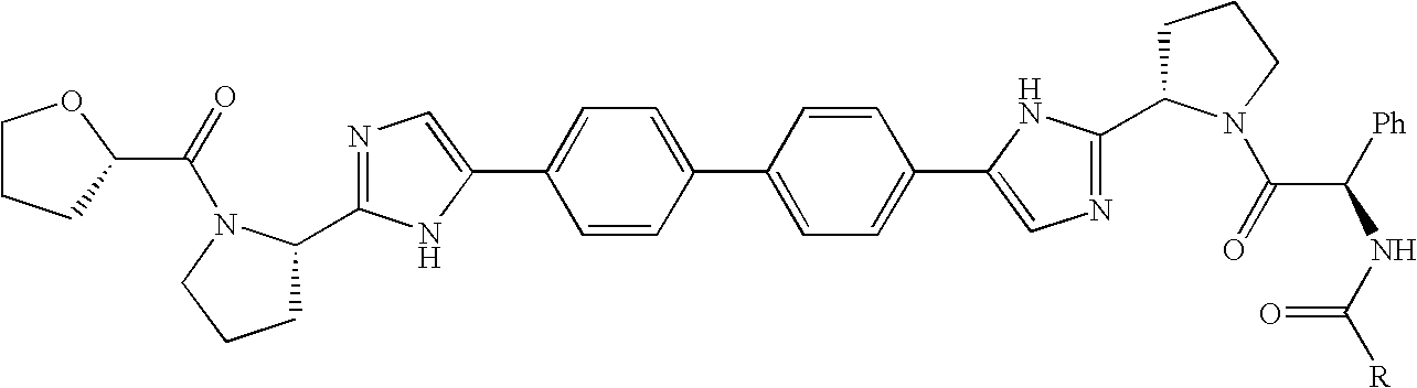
C1=CC(C2=CC=C(C3=CN=C(C4CCCN4C(=O)C([Ph])NC([R])=O)N3)C=C2)=CC=C1C1=CN=C(C2CCCN2C(=O)C2OCCC2)N1
